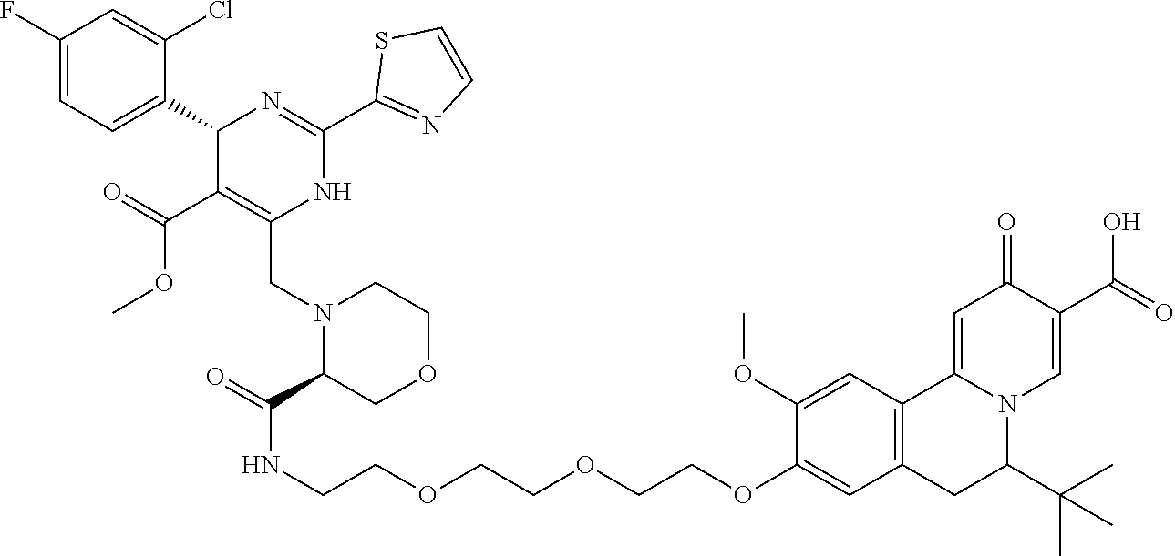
N(CCOCCOCCOC1=CC2=C(C=C1OC)C1=CC(=O)C(C(O)=O)=CN1C(C(C)(C)C)C2)C(=O)C1COCCN1CC1=C(C(=O)OC)C(C2=CC=C(F)C=C2Cl)N=C(C2=NC=CS2)N1
